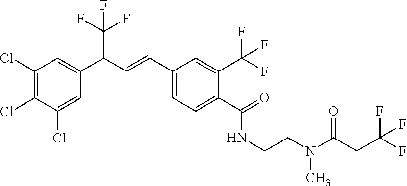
C1(Cl)=C(Cl)C(Cl)=CC(C(C=CC2=CC=C(C(=O)NCCN(C)C(CC(F)(F)F)=O)C(C(F)(F)F)=C2)C(F)(F)F)=C1
